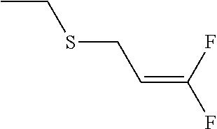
CCSCC=C(F)F
